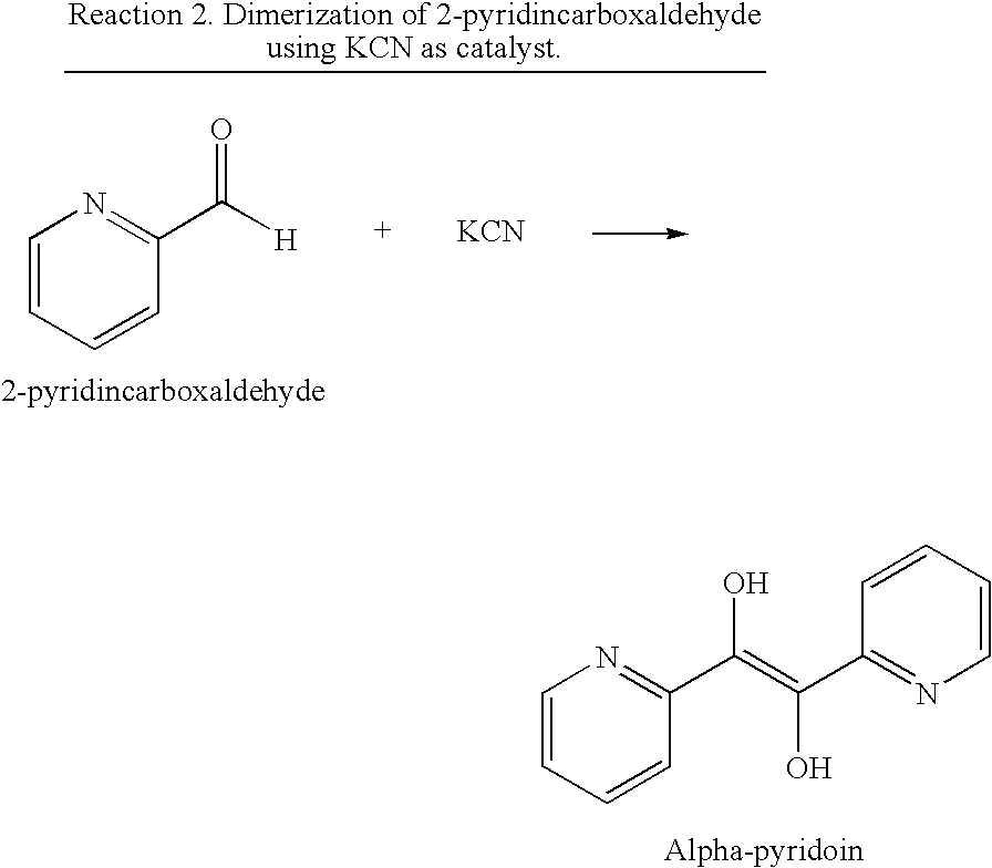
C1=CC=CC(C(O)=C(O)C2=NC=CC=C2)=N1.[KCN].C1=CC=CC(C(=O)[H])=N1
